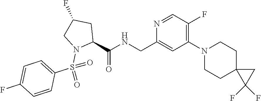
N1=CC(F)=C(N2CCC3(CC2)C(F)(F)C3)C=C1CNC(=O)C1CC(F)CN1S(C1=CC=C(F)C=C1)(=O)=O
